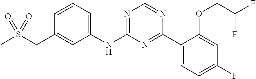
N(C1=NC=NC(C2=CC=C(F)C=C2OCC(F)F)=N1)C1=CC=CC(CS(C)(=O)=O)=C1
